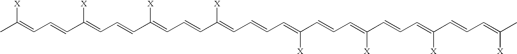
CC(=CC=CC(=CC=CC(=CC=CC(=CC=CC=C(C=CC=C(C=CC=C(C=CC=C(C)[X])[X])[X])[X])[X])[X])[X])[X]
